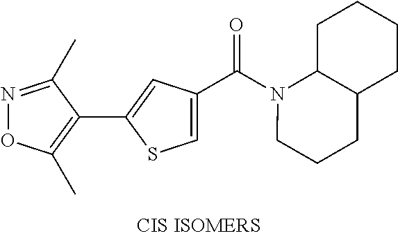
N1=C(C)C(C2=CC(C(N3CCCC4C3CCCC4)=O)=CS2)=C(C)O1
